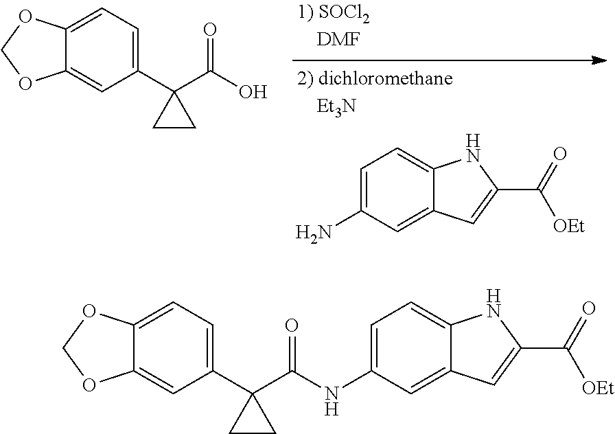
C12=CC=C(C3(C(O)=O)CC3)C=C1OCO2.C1=C(N)C=C2C(=C1)NC(C(=O)[OEt])=C2.C12=CC=C(C3(C(NC4=CC=C5C(=C4)C=C(C(=O)[OEt])N5)=O)CC3)C=C1OCO2
